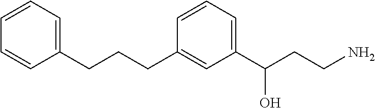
C1(CCCC2=CC(C(CCN)O)=CC=C2)=CC=CC=C1
